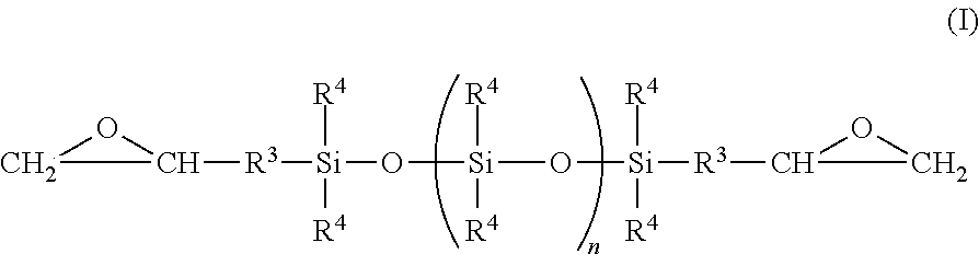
[R3]([Si]([R4])([R4])O[Si](O[Si]([R4])([R4])[R3]C1OC1)([R4])[R4])C1CO1
